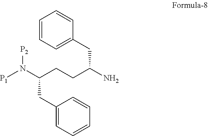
C1=CC=C(CC(N)CCC(N([P1])[P2])CC2=CC=CC=C2)C=C1
